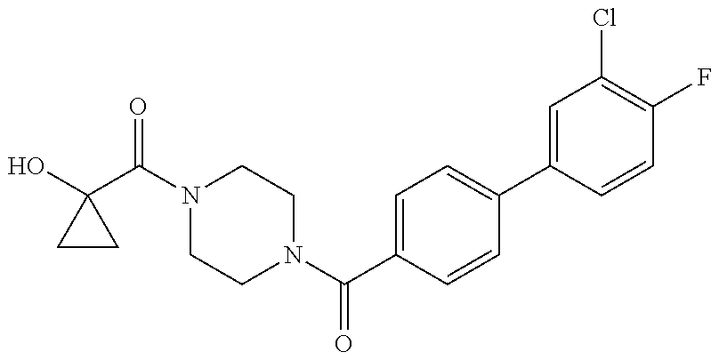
C1(O)(C(N2CCN(C(C3=CC=C(C4=CC(Cl)=C(F)C=C4)C=C3)=O)CC2)=O)CC1
